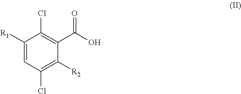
C1([R1])=CC(Cl)=C([R2])C(C(O)=O)=C1Cl
